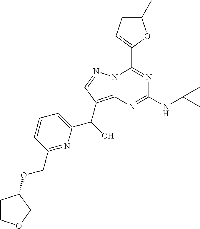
N12C(=C(C(C3=CC=CC(COC4CCOC4)=N3)O)C=N1)N=C(NC(C)(C)C)N=C2C1=CC=C(C)O1
